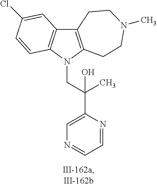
C12=C(N(CC(C3=CN=CC=N3)(O)C)C3=C1C=C(Cl)C=C3)CCN(C)CC2
